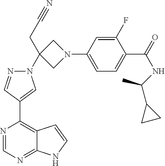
N1=CN=C2C(=C1C1=CN(C3(CC#N)CN(C4=CC=C(C(=O)NC(C5CC5)C)C(F)=C4)C3)N=C1)C=CN2
